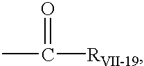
[RVII-19]C(=O)C
